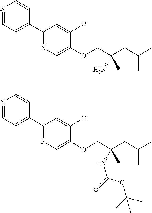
N1=CC=C(C2=NC=C(OCC(CC(C)C)(N)C)C(Cl)=C2)C=C1.N1=CC=C(C2=NC=C(OCC(CC(C)C)(NC(=O)OC(C)(C)C)C)C(Cl)=C2)C=C1
